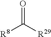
[R8]C(=O)[R29]
